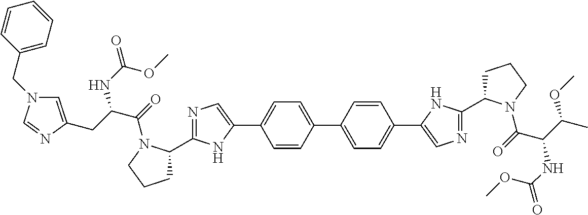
C1=CC(C2=CC=C(C3=CN=C(C4CCCN4C(C(C(C)OC)NC(=O)OC)=O)N3)C=C2)=CC=C1C1=CN=C(C2CCCN2C(C(CC2=CN(CC3=CC=CC=C3)C=N2)NC(=O)OC)=O)N1
